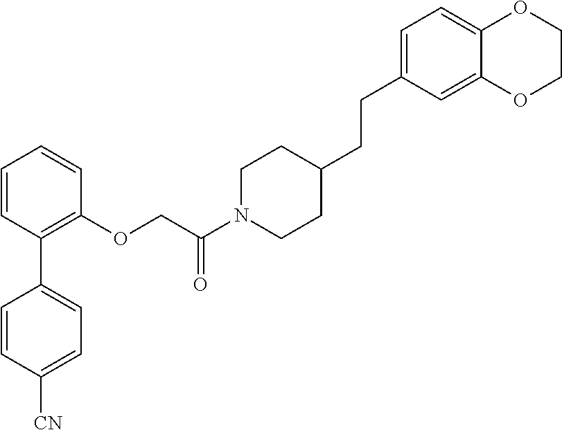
C1=CC(C2=CC=C([CN])C=C2)=C(OCC(N2CCC(CCC3=CC=C4C(=C3)OCCO4)CC2)=O)C=C1
